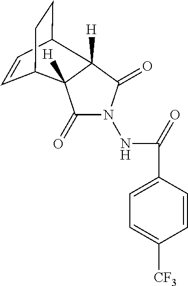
C1=CC2CCC1C1([H])C(=O)N(NC(=O)C3=CC=C([CF3])C=C3)C(=O)C21[H]
